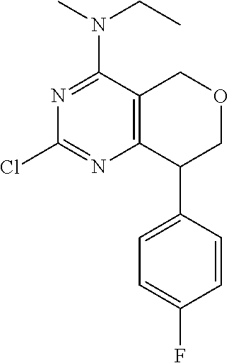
N1=C(N(C)CC)C2=C(N=C1Cl)C(C1=CC=C(F)C=C1)COC2
